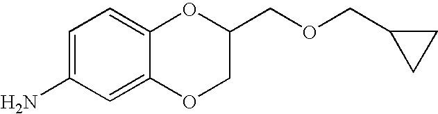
C1=C(N)C=C2C(=C1)OC(COCC1CC1)CO2
